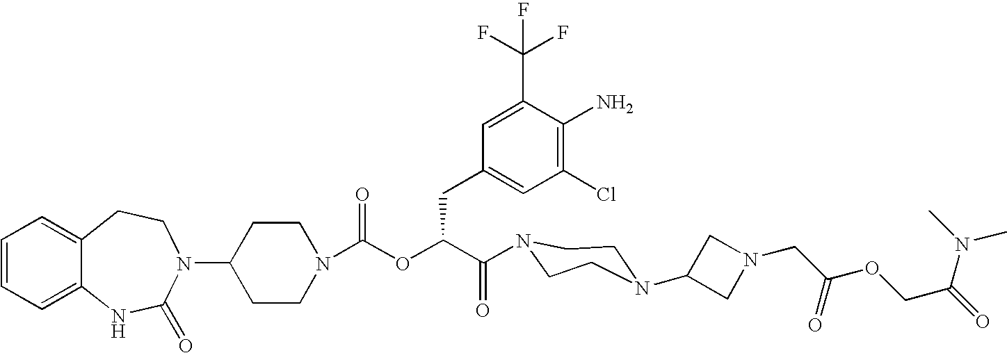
C12=CC=CC=C1NC(=O)N(C1CCN(C(OC(C(=O)N3CCN(C4CN(CC(OCC(N(C)C)=O)=O)C4)CC3)CC3=CC(Cl)=C(N)C(C(F)(F)F)=C3)=O)CC1)CC2
